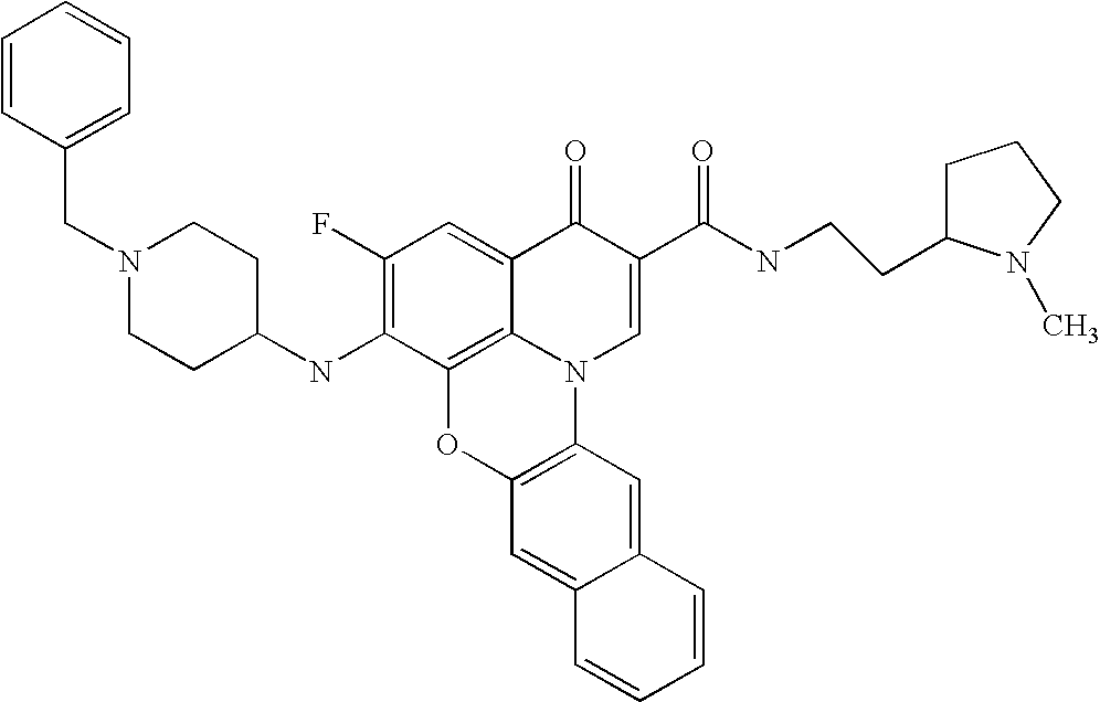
C1(F)=C(NC2CCN(CC3=CC=CC=C3)CC2)C2=C3C(=C1)C(=O)C(C(NCCC1CCCN1C)=O)=CN3C1=C(O2)C=C2C(=C1)C=CC=C2
